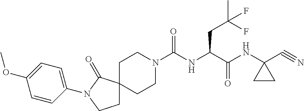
N(C(C(NC1(C#N)CC1)=O)CC(F)(C)F)C(N1CCC2(CCN(C3=CC=C(OC)C=C3)C2=O)CC1)=O
